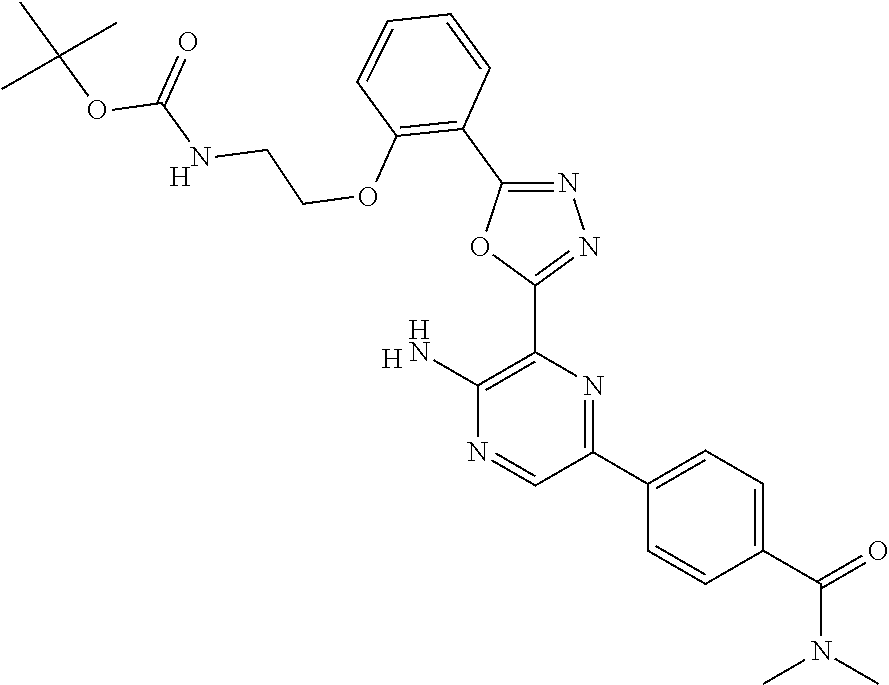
[H].C1(C2=CC=C(C(N(C)C)=O)C=C2)=NC(C2=NN=C(C3=C(OCCNC(=O)OC(C)(C)C)C=CC=C3)O2)=C(N)N=C1.[H]
